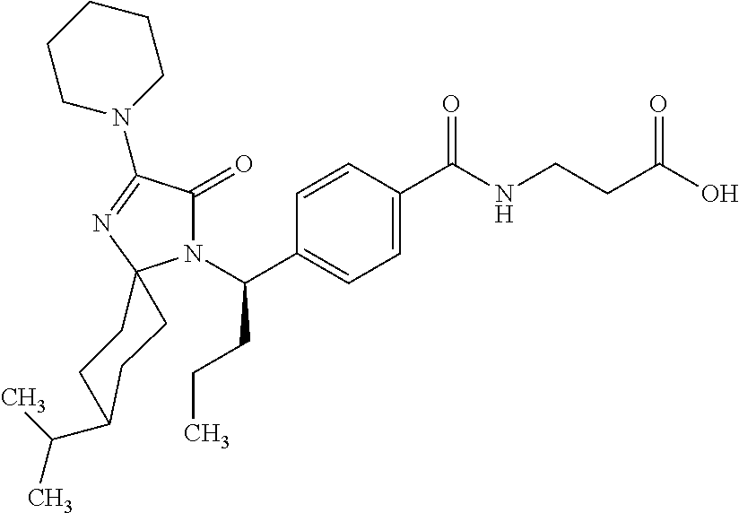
C1=C(C(=O)NCCC(O)=O)C=CC(C(N2C(=O)C(N3CCCCC3)=NC23CCC(C(C)C)CC3)CCC)=C1
